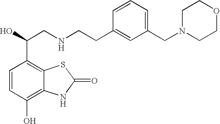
C1=CC(O)=C2C(=C1C(O)CNCCC1=CC(CN3CCOCC3)=CC=C1)SC(=O)N2
